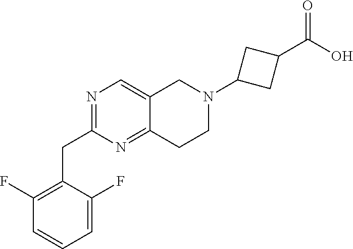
C1(F)=C(CC2=NC=C3C(=N2)CCN(C2CC(C(=O)O)C2)C3)C(F)=CC=C1
